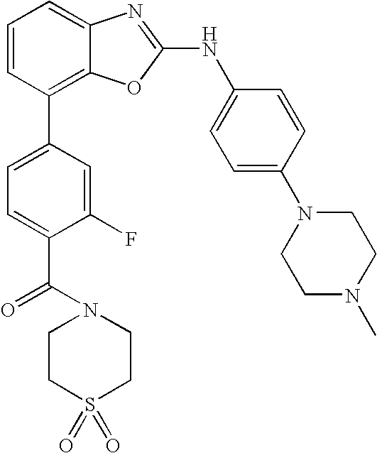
C1=CC(C2=CC=C(C(N3CCS(=O)(=O)CC3)=O)C(F)=C2)=C2C(=C1)N=C(NC1=CC=C(N3CCN(C)CC3)C=C1)O2
